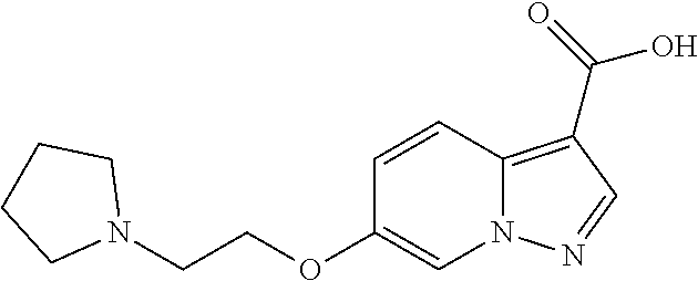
C12=C(C(=O)O)C=NN1C=C(OCCN1CCCC1)C=C2
